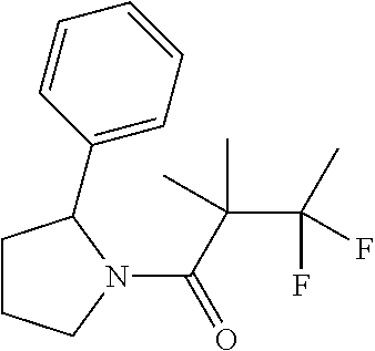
C1CCN(C(=O)C(C(C)(F)F)(C)C)C1C1=CC=CC=C1
